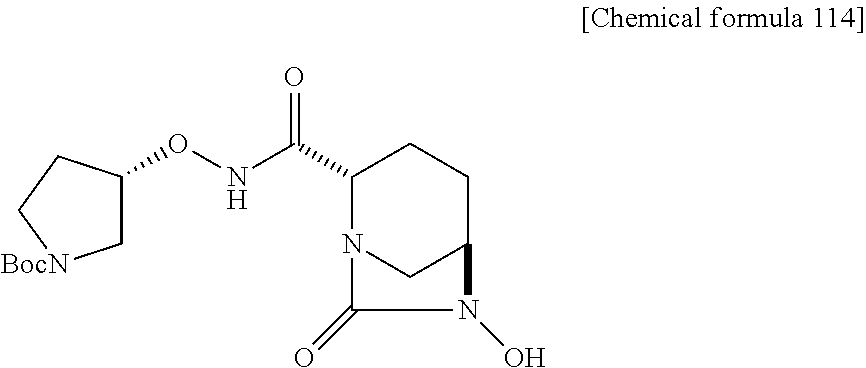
C1(C(NOC2C[BocN]CC2)=O)N2CC(CC1)N(O)C2=O
